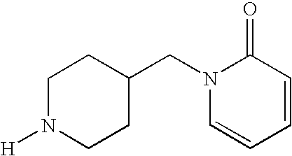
C1N([H])CCC(CN2C=CC=CC2=O)C1
